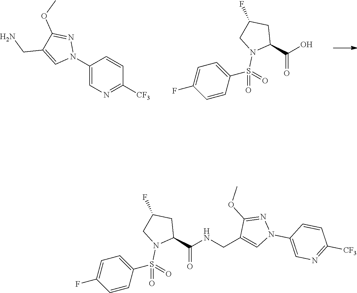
C1(S(N2C(C(O)=O)CC(F)C2)(=O)=O)=CC=C(F)C=C1.C1(N2N=C(OC)C(CN)=C2)=CN=C([CF3])C=C1.C1(C(NCC2=CN(C3=CN=C([CF3])C=C3)N=C2OC)=O)CC(F)CN1S(=O)(=O)C1=CC=C(F)C=C1
